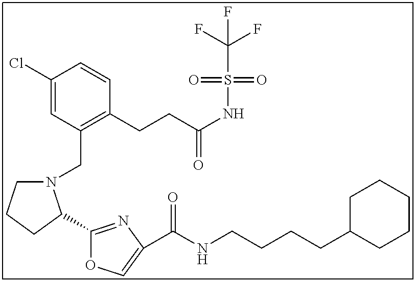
C1(Cl)=CC(CN2CCCC2C2=NC(C(NCCCCC3CCCCC3)=O)=CO2)=C(CCC(NS(=O)(=O)C(F)(F)F)=O)C=C1
